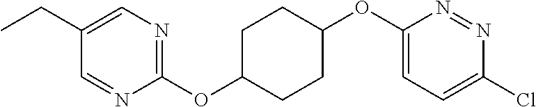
C1=NC(OC2CCC(OC3=CC=C(Cl)N=N3)CC2)=NC=C1CC
